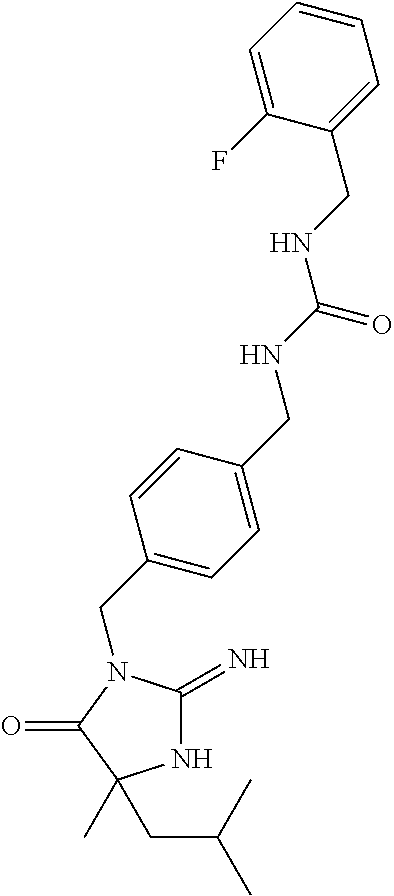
N1C(=N)N(CC2=CC=C(CNC(NCC3=CC=CC=C3F)=O)C=C2)C(=O)C1(C)CC(C)C
